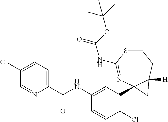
C1(NC(C2=CC=C(Cl)C=N2)=O)=CC(C23N=C(NC(=O)OC(C)(C)C)SCCC2([H])C3)=C(Cl)C=C1
